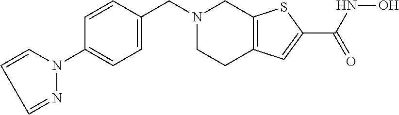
N1(CC2=CC=C(N3C=CC=N3)C=C2)CCC2=C(C1)SC(C(NO)=O)=C2
